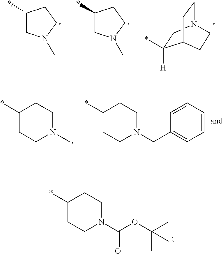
C1(*)CN(C)CC1.C1(*)CN(C)CC1.C1([H])(*)CN2CCC1CC2.C1(*)CCN(C)CC1.C1(*)CCN(CC2=CC=CC=C2)CC1.C1(*)CCN(C(OC(C)(C)C)=O)CC1
